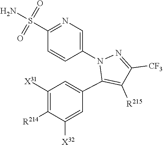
C1=CC(N2C(C3=CC([X31])=C([R214])C([X32])=C3)=C([R215])C([CF3])=N2)=CN=C1S(=O)(=O)N
